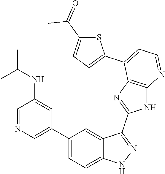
C1=NC=C(C2=CC=C3C(=C2)C(C2=NC4=C(N2)N=CC=C4C2=CC=C(C(=O)C)S2)=NN3)C=C1NC(C)C
